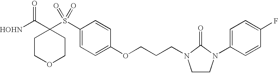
[HOHN]C(C1(S(C2=CC=C(OCCCN3CCN(C4=CC=C(F)C=C4)C3=O)C=C2)(=O)=O)CCOCC1)=O
